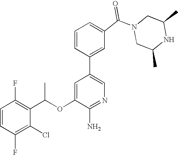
C1=CC(F)=C(C(OC2=CC(C3=CC(C(N4CC(C)NC(C)C4)=O)=CC=C3)=CN=C2N)C)C(Cl)=C1F
